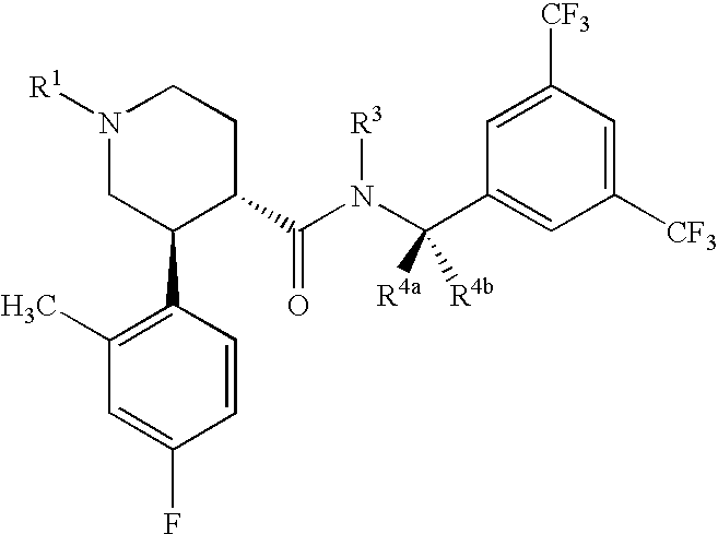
C1=CC(C2C(C(N(C(C3=CC([CF3])=CC([CF3])=C3)([R4a])[R4b])[R3])=O)CCN([R1])C2)=C(C)C=C1F
